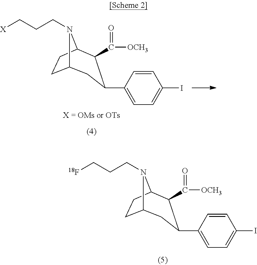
C12CCC(N1CCC[X])C(C([OCH3])=O)C(C1=CC=C(I)C=C1)C2.C12CCC(N1CCC[18F])C(C([OCH3])=O)C(C1=CC=C(I)C=C1)C2
